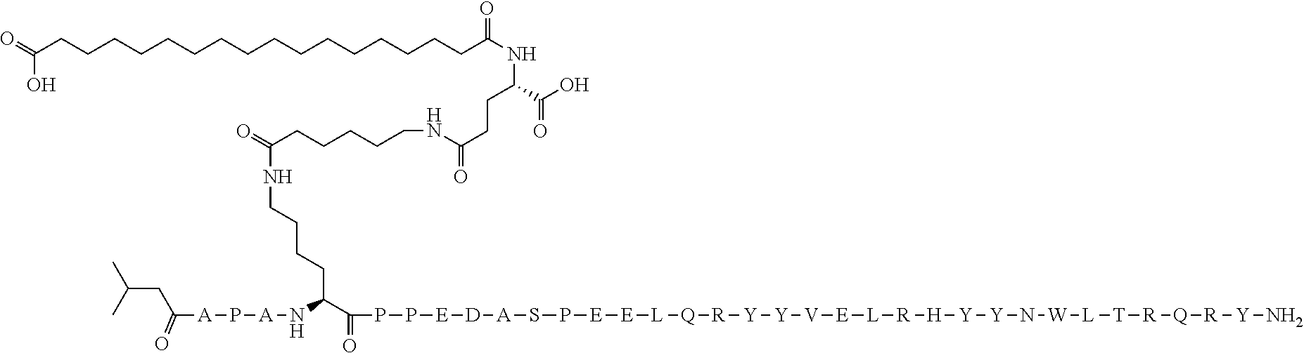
O=C(CCCCCCCCCCCCCCCCC(NC(CCC(=O)NCCCCCC(=O)NCCCCC(C(=O)PP[E][D][A]SP[E][E][L][Q][R][Y][Y][V][E][L][R][H][Y][Y]N[W][L][T][R][Q][R][Y]N)N[A]P[A]C(=O)CC(C)C)C(O)=O)=O)O
